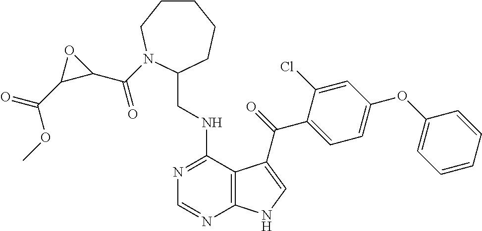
C1=CC=CC(OC2=CC=C(C(=O)C3=CNC4=C3C(NCC3CCCCCN3C(C3C(C(=O)OC)O3)=O)=NC=N4)C(Cl)=C2)=C1
